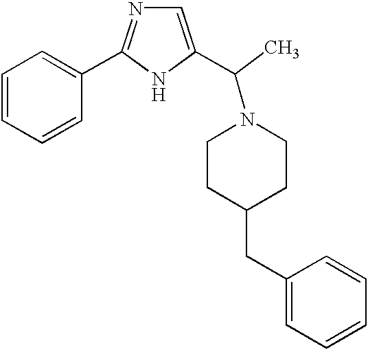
C1=CC=CC=C1C1=NC=C(C(N2CCC(CC3=CC=CC=C3)CC2)C)N1
